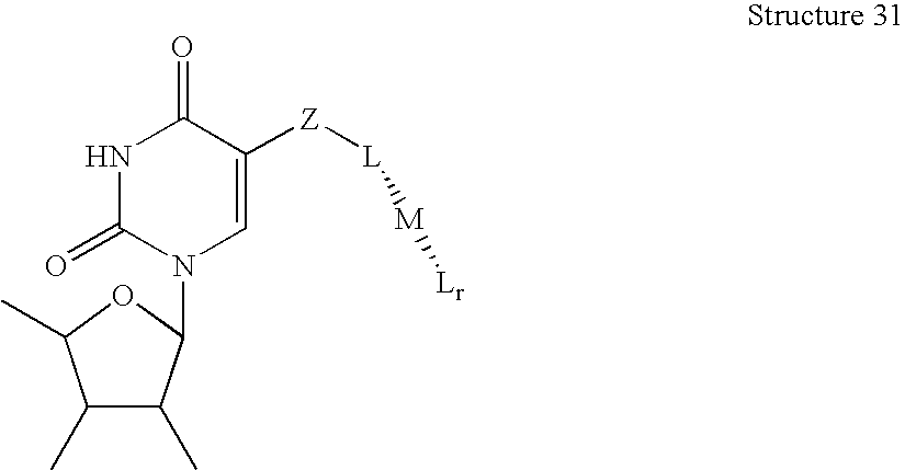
N1C(=O)N(C2C(C)C(C)C(C)O2)C=C([Z][L][M][Lr])C1=O
